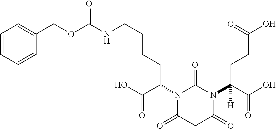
C1=CC=CC(COC(NCCCCC(C(O)=O)N2C(=O)N(C(C(O)=O)([H])CCC(O)=O)C(=O)CC2=O)=O)=C1
